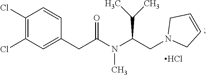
C1(Cl)=C(Cl)C=C(CC(N(C(CN2CC=CC2)C(C)C)C)=O)C=C1.Cl
